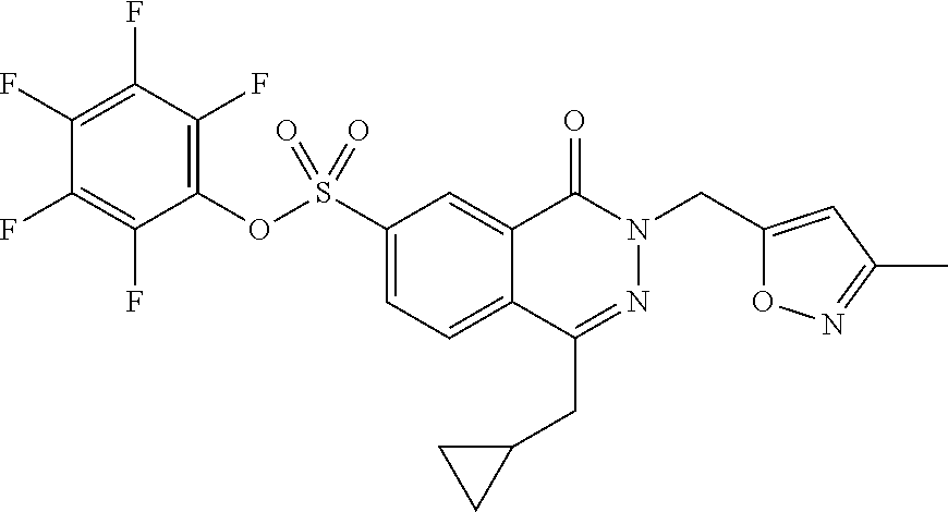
C1(S(OC2=C(F)C(F)=C(F)C(F)=C2F)(=O)=O)=CC=C2C(=C1)C(=O)N(CC1=CC(C)=NO1)N=C2CC1CC1
